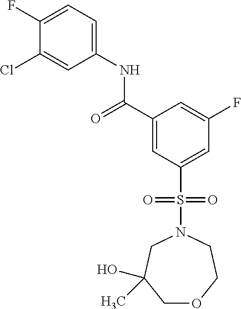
C1(F)=CC=C(NC(C2=CC(S(=O)(=O)N3CC(O)(C)COCC3)=CC(F)=C2)=O)C=C1Cl
